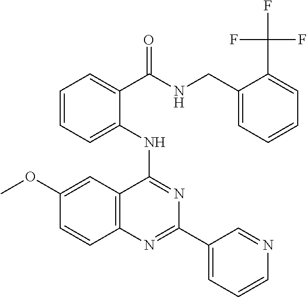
C1(OC)=CC2=C(C=C1)N=C(C1=CC=CN=C1)N=C2NC1=CC=CC=C1C(=O)NCC1=CC=CC=C1C(F)(F)F
